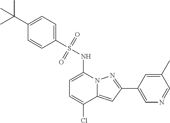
C1=C(NS(C2=CC=C(C(C)(C)C)C=C2)(=O)=O)N2C(=CC(C3=CN=CC(C)=C3)=N2)C(Cl)=C1
